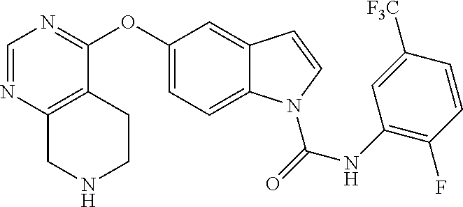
C1(OC2=NC=NC3=C2CCNC3)=CC=C2C(=C1)C=CN2C(=O)NC1=C(F)C=CC([F3C])=C1
